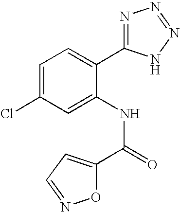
C(=O)(NC1=CC(Cl)=CC=C1C1=NN=NN1)C1=CC=NO1
